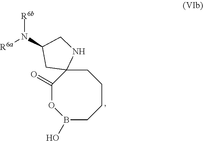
C12(CCCCB(O)OC1=O)NCC(N([R6a])[R6b])C2
